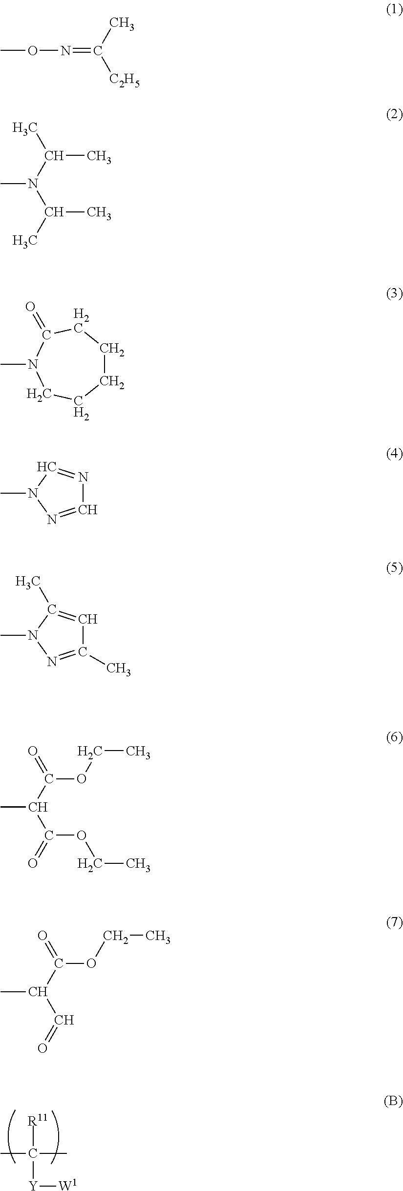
CC([R11])(C)[Y][W1].CON=C([C2H5])C.CN(C(C)C)C(C)C.C1CCC(=O)N(C)CC1.C1=NN(C)C=N1.C1(C)=NN(C)C(C)=C1.CC(C(=O)OCC)C(=O)OCC.CC(C(=O)OCC)C=O
